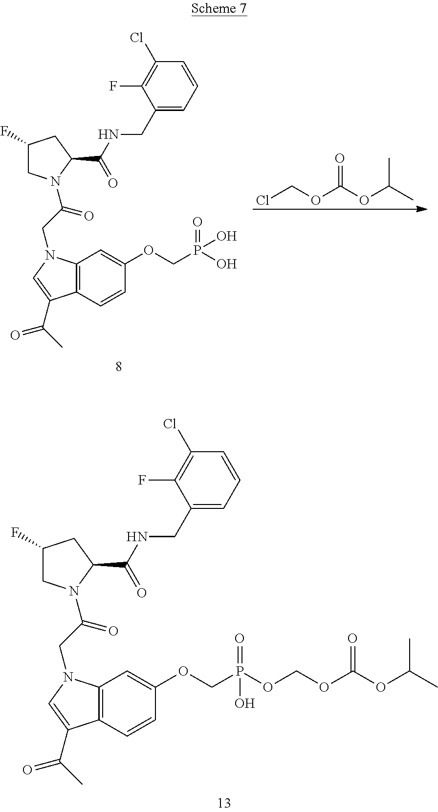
C12=C(C=CC(OCP(O)(=O)O)=C1)C(C(C)=O)=CN2CC(=O)N1CC(F)CC1C(NCC1=CC=CC(Cl)=C1F)=O.O=C(OC(C)C)OCCl.C12=C(C=CC(OCP(O)(=O)OCOC(OC(C)C)=O)=C1)C(C(C)=O)=CN2CC(=O)N1CC(F)CC1C(NCC1=CC=CC(Cl)=C1F)=O
